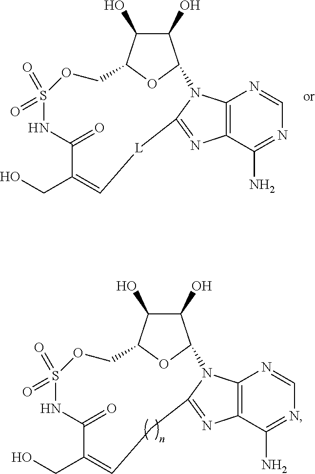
C12=C(C(N)=NC=N1)N=C1N2C2C(O)C(O)C(O2)COS(=O)(=O)NC(=O)C(CO)=CC1.C12=C(C(N)=NC=N1)N=C1N2C2C(O)C(O)C(O2)COS(=O)(=O)NC(=O)C(CO)=C[L]1
